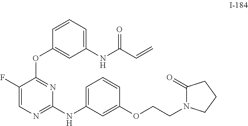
C1(F)=CN=C(NC2=CC=CC(OCCN3C(=O)CCC3)=C2)N=C1OC1=CC(NC(=O)C=C)=CC=C1
